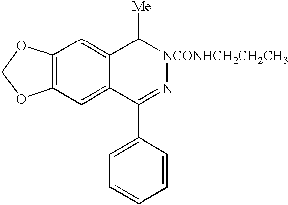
C12=C(C=C3C(=C1)C([Me])[NCONHCH2CH2CH3]N=C3C1=CC=CC=C1)OCO2
